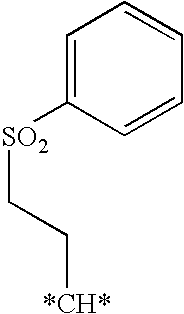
[*CH*]CC[SO2]C1=CC=CC=C1
